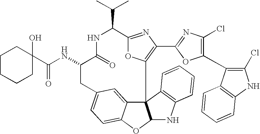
C123C4=CC(=CC=C4OC1NC1=C2C=CC=C1)CC(NC(=O)C1(O)CCCCC1)C(=O)NC(C(C)C)C1=NC(C2=NC(Cl)=C(C4=C(Cl)NC5=C4C=CC=C5)O2)=C3O1
